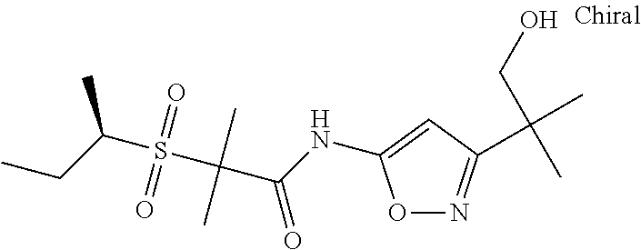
C(S(C(C(NC1=CC(C(C)(CO)C)=NO1)=O)(C)C)(=O)=O)(CC)C
